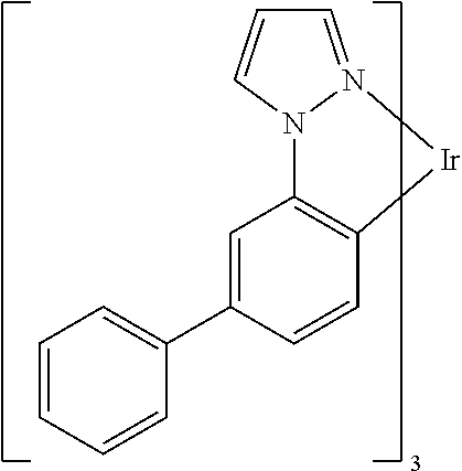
C1=N2N(C=C1)C1=C([Ir]2)C=CC(C2=CC=CC=C2)=C1
